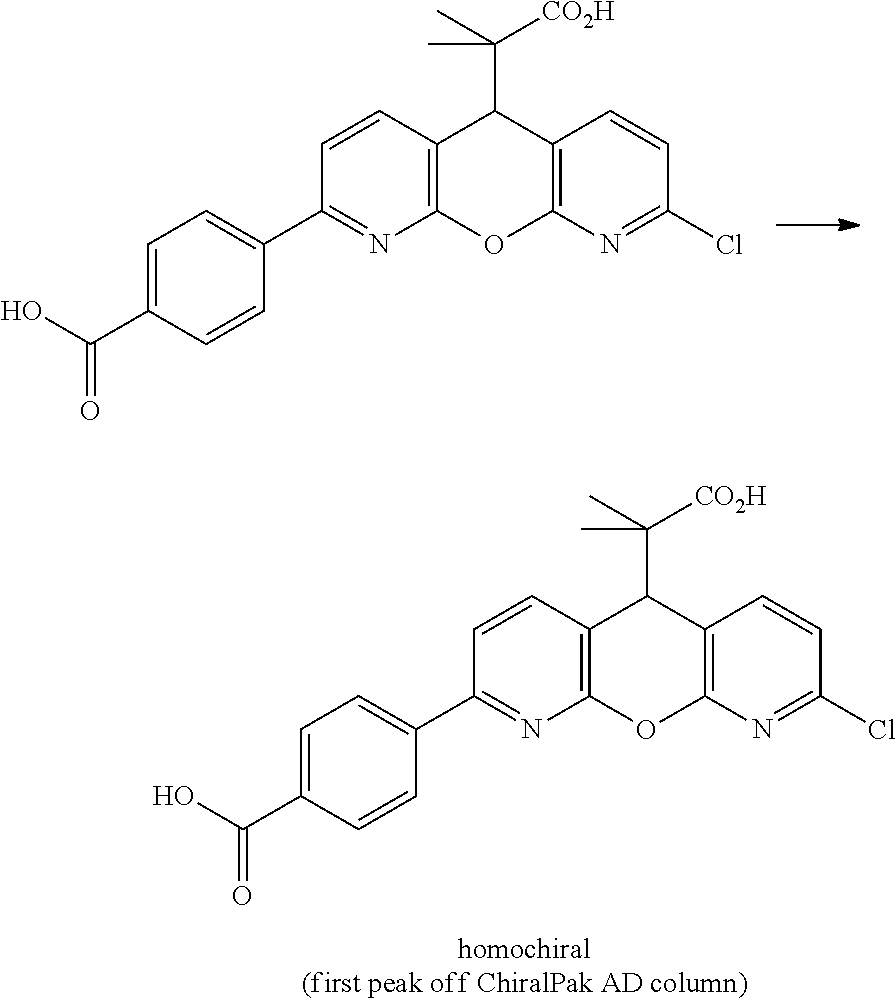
C12=C(N=C(Cl)C=C1)OC1=C(C2C(C)([CO2H])C)C=CC(C2=CC=C(C(O)=O)C=C2)=N1.C12=C(N=C(Cl)C=C1)OC1=C(C2C(C)([CO2H])C)C=CC(C2=CC=C(C(O)=O)C=C2)=N1
